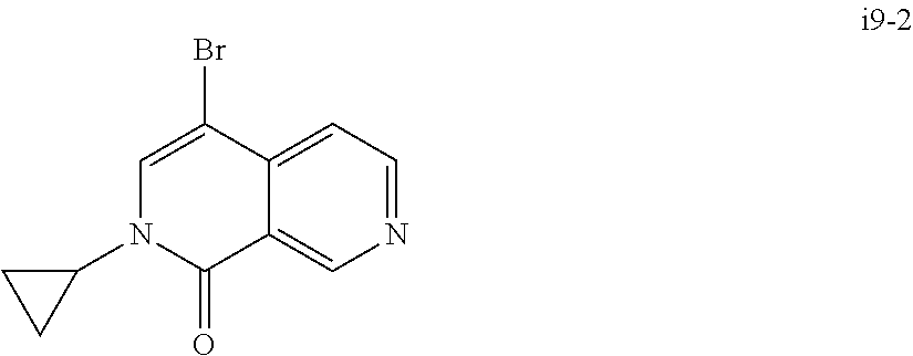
N1=CC=C2C(=C1)C(=O)N(C1CC1)C=C2Br
